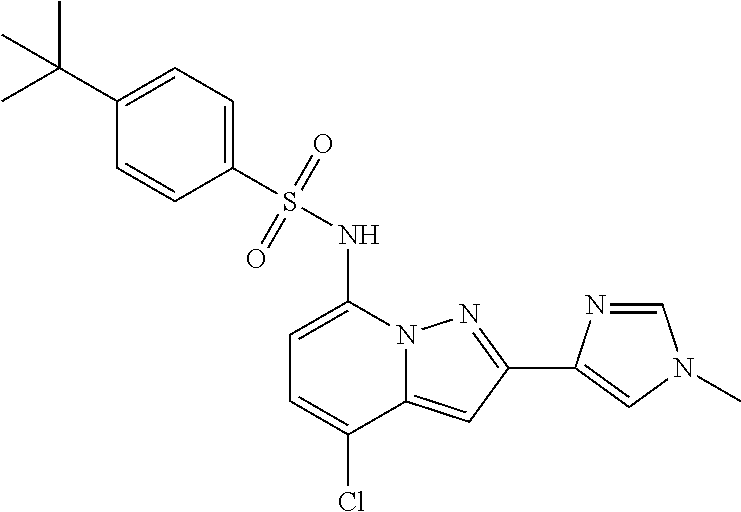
C1=C(NS(C2=CC=C(C(C)(C)C)C=C2)(=O)=O)N2C(=CC(C3=CN(C)C=N3)=N2)C(Cl)=C1
